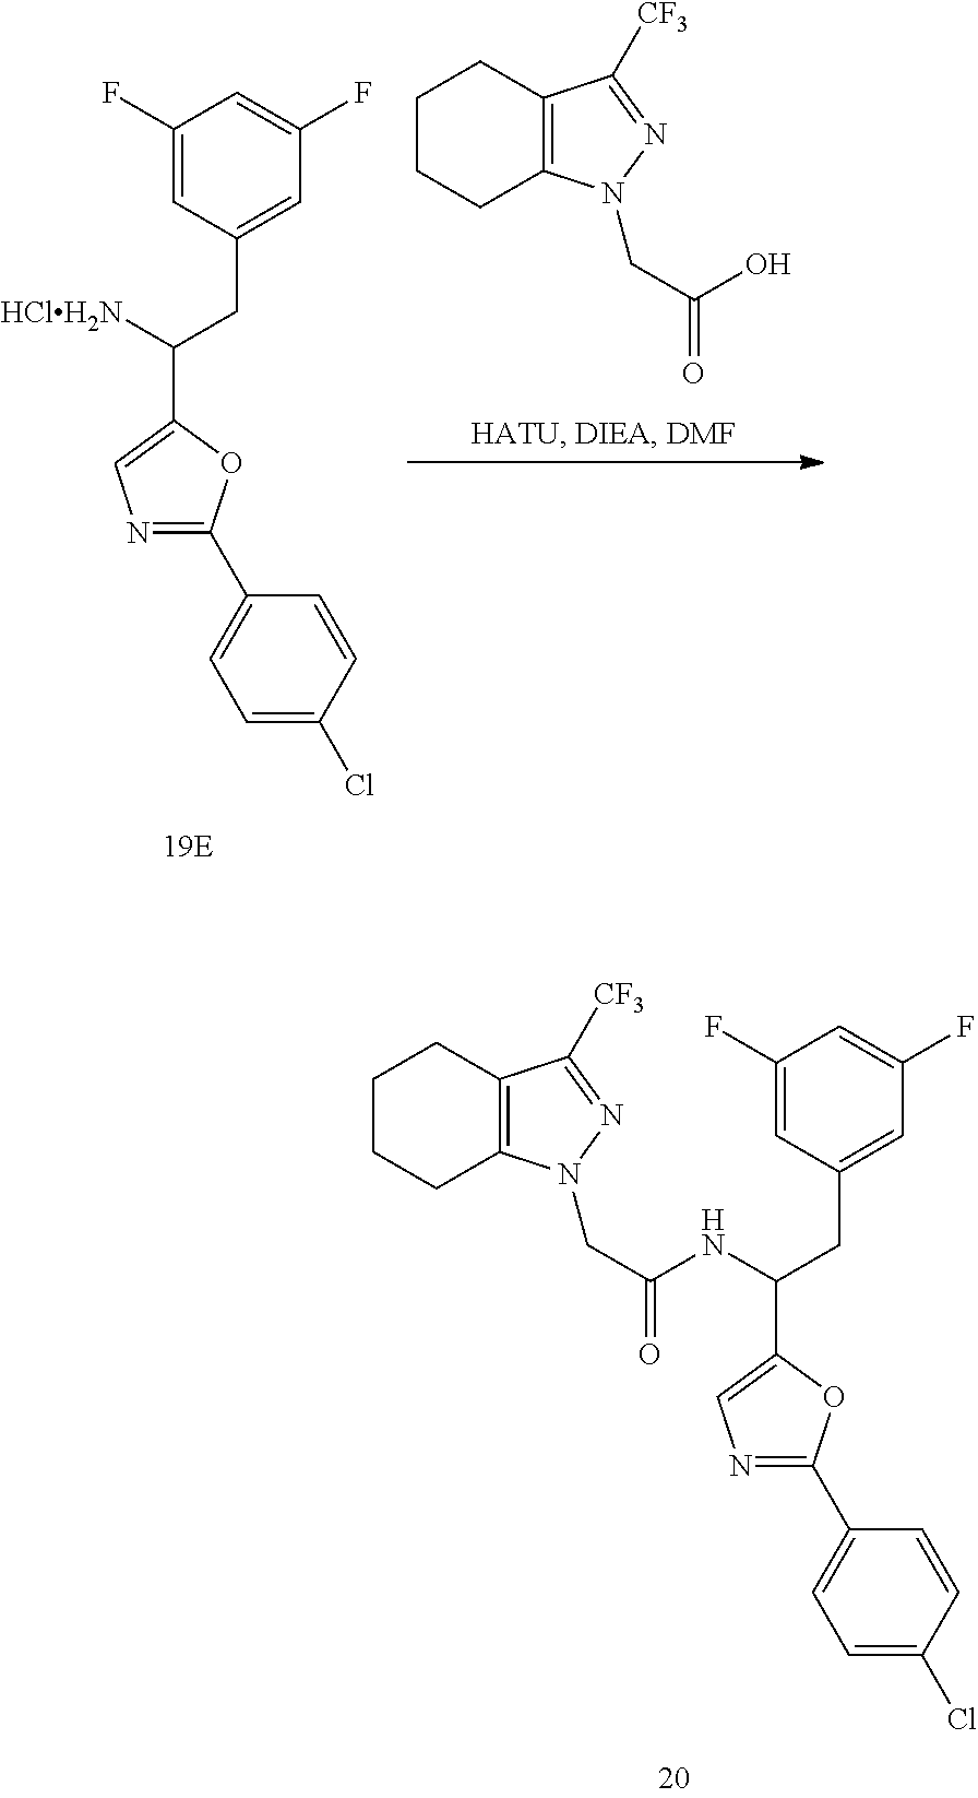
C(C1=CN=C(C2=CC=C(Cl)C=C2)O1)(CC1=CC(F)=CC(F)=C1)NC(=O)CN1C2=C(CCCC2)C([CF3])=N1.[HClH2N]C(C1=CN=C(C2=CC=C(Cl)C=C2)O1)CC1=CC(F)=CC(F)=C1.C1CCC2=C(C1)C([CF3])=NN2CC(=O)O
